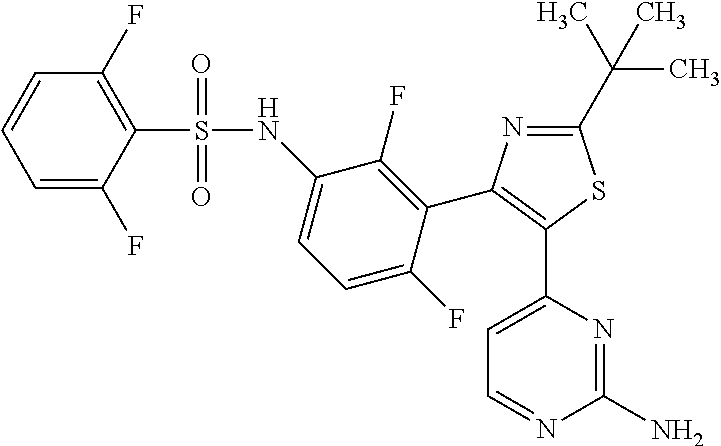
C1=C(C2=C(C3=C(F)C(NS(C4=C(F)C=CC=C4F)(=O)=O)=CC=C3F)N=C(C(C)(C)C)S2)N=C(N)N=C1
